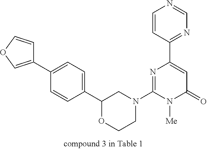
C1(C2=CC=C(C3=COC=C3)C=C2)OCCN(C2=NC(C3=NC=NC=C3)=CC(=O)N2[Me])C1
